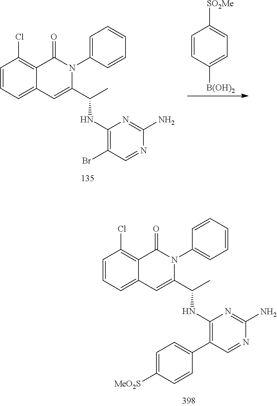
C1=CC=C2C(=C1Cl)C(=O)N(C1=CC=CC=C1)C(C(C)NC1=C(C3=CC=C([MeO2S])C=C3)C=NC(N)=N1)=C2.C1=CC=C2C(=C1Cl)C(=O)N(C1=CC=CC=C1)C(C(C)NC1=C(Br)C=NC(N)=N1)=C2.C1=CC([B(OH)2])=CC=C1[SO2Me]
